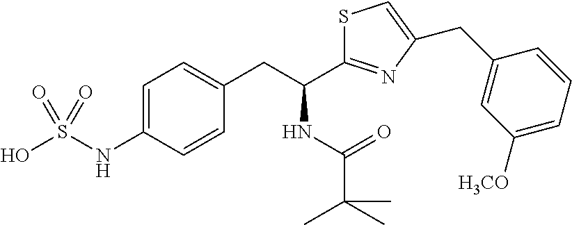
C1=C(NS(O)(=O)=O)C=CC(CC(C2=NC(CC3=CC([H3CO])=CC=C3)=CS2)NC(=O)C(C)(C)C)=C1
